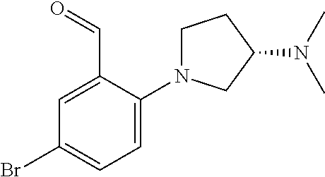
C1=C(N2CCC(N(C)C)C2)C(C=O)=CC(Br)=C1
